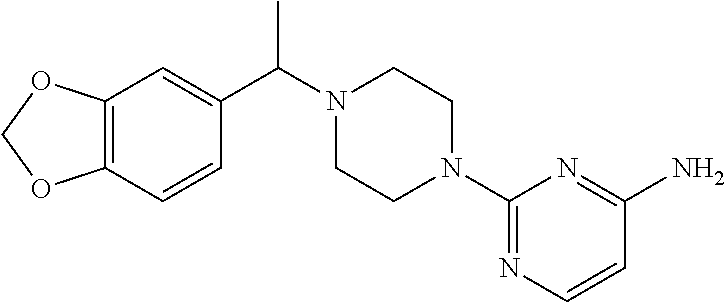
C12=C(C=CC(C(N3CCN(C4=NC=CC(N)=N4)CC3)C)=C1)OCO2
